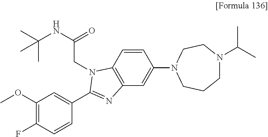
C1(OC)=C(F)C=CC(C2=NC3=C(C=CC(N4CCN(C(C)C)CCC4)=C3)N2CC(NC(C)(C)C)=O)=C1
